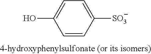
C1=CC([SO3])=CC=C1O
